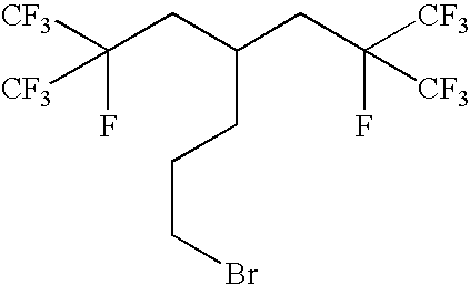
[CF3]C(CC(CC([CF3])(F)[CF3])CCCBr)([CF3])F
